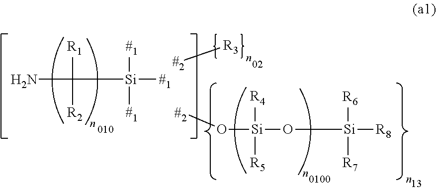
NC([Si]([#1])([#1])[#1])([R1])[R2].[#2][R3].[#2]O[Si](O[Si]([R8])([R6])[R7])([R4])[R5]
